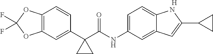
C1(C2(C(NC3=CC=C4C(=C3)C=C(C3CC3)N4)=O)CC2)=CC2=C(C=C1)OC(F)(F)O2.[H]
